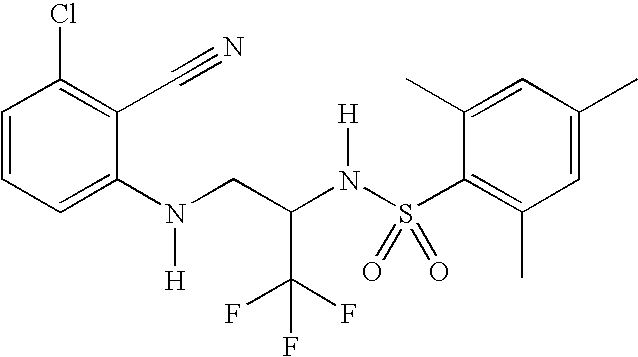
C1=CC=C(N(CC(N(S(C2=C(C)C=C(C)C=C2C)(=O)=O)[H])C(F)(F)F)[H])C(C#N)=C1Cl
